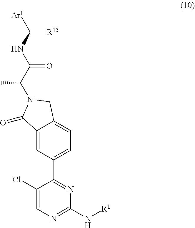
C1(Cl)=CN=C(N[R1])N=C1C1=CC=C2C(=C1)C(=O)N(C(C(NC([Ar1])[R15])=O)C)C2
